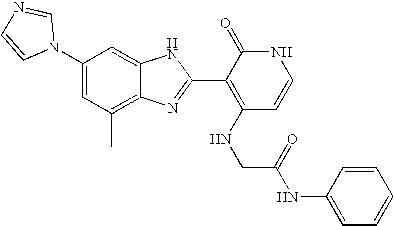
C1(C)=C2C(=CC(N3C=NC=C3)=C1)NC(C1=C(NCC(NC3=CC=CC=C3)=O)C=CNC1=O)=N2
